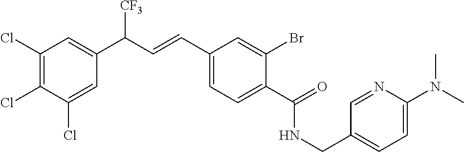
C1(Cl)=CC(C(C=CC2=CC=C(C(=O)NCC3=CC=C(N(C)C)N=C3)C(Br)=C2)[CF3])=CC(Cl)=C1Cl
